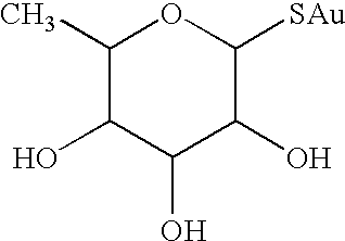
C1(C)C(O)C(O)C(O)C([SAu])O1
